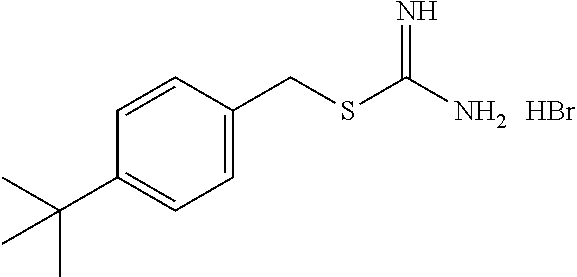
C1(CSC(N)=N)=CC=C(C(C)(C)C)C=C1.Br
